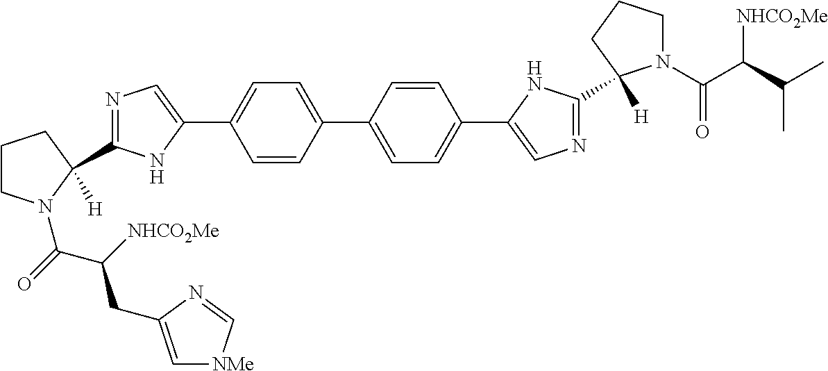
N1=C(C2([H])N(C(C(CC3=C[NMe]C=N3)[NHCO2Me])=O)CCC2)NC(C2=CC=C(C3=CC=C(C4=CN=C(C5([H])N(C(C([NHCO2Me])C(C)C)=O)CCC5)N4)C=C3)C=C2)=C1
